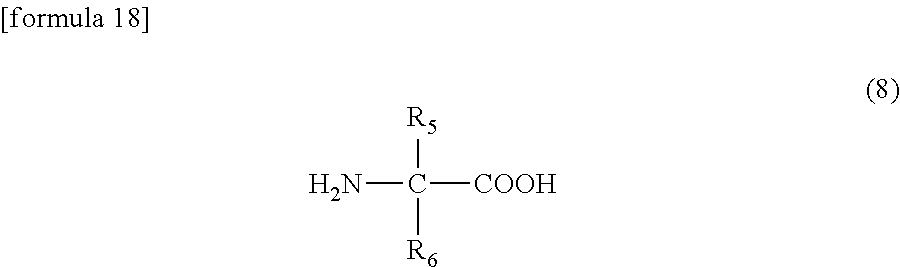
[R5]C(N)([R6])[COOH]
